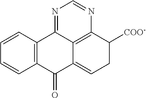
C1=CC2=C(C=C1)C(=O)C1=CCC([COO-])C3=C1C2=NC=N3
